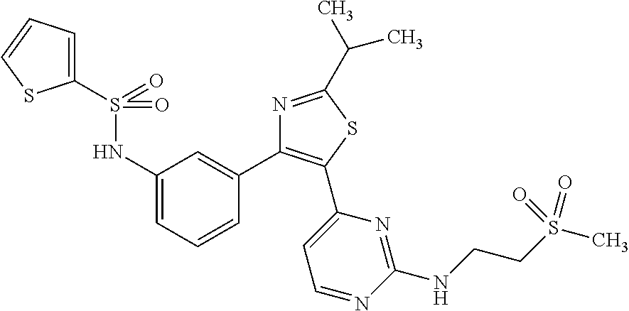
S(NC1=CC=CC(C2=C(C3=CC=NC(NCCS(C)(=O)=O)=N3)SC(C(C)C)=N2)=C1)(=O)(=O)C1=CC=CS1
